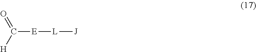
C([E][L][J])([H])=O
